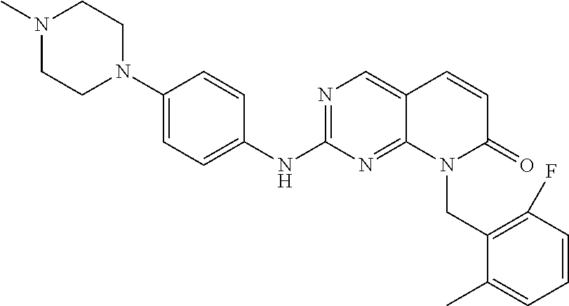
C1(N2CCN(C)CC2)=CC=C(NC2=NC=C3C(=N2)N(CC2=C(F)C=CC=C2C)C(=O)C=C3)C=C1
